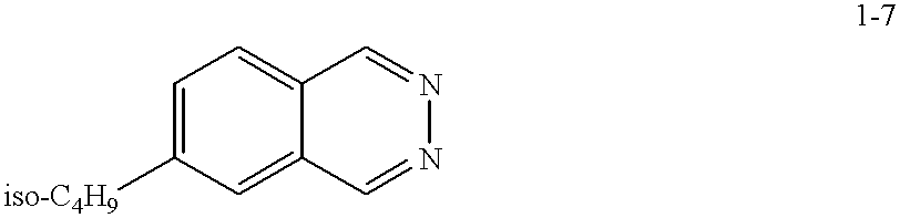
C1=C([iso-C4H9])C=C2C(=C1)C=NN=C2
